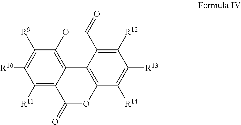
C1([R9])=C([R10])C([R11])=C2C3=C1OC(=O)C1=C([R12])C([R13])=C([R14])C(=C31)OC2=O
